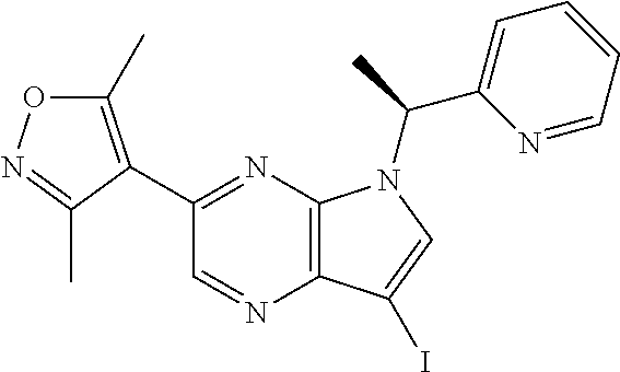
C12=C(N=C(C3=C(C)ON=C3C)C=N1)N(C(C1=CC=CC=N1)C)C=C2I
